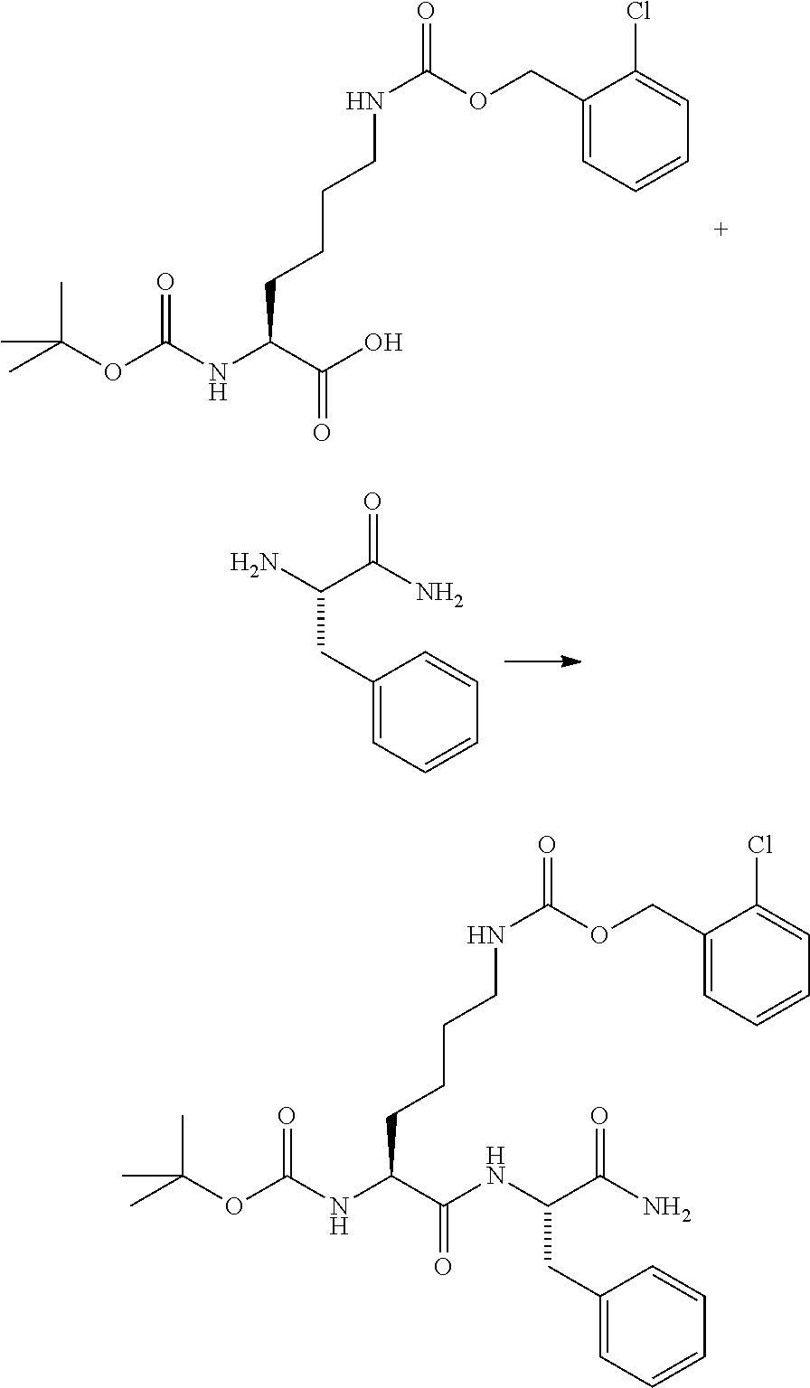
CC(OC(NC(C(O)=O)CCCCNC(=O)OCC1=CC=CC=C1Cl)=O)(C)C.C1(CC(N)C(N)=O)=CC=CC=C1.CC(OC(NC(C(NC(CC1=CC=CC=C1)C(N)=O)=O)CCCCNC(=O)OCC1=CC=CC=C1Cl)=O)(C)C
